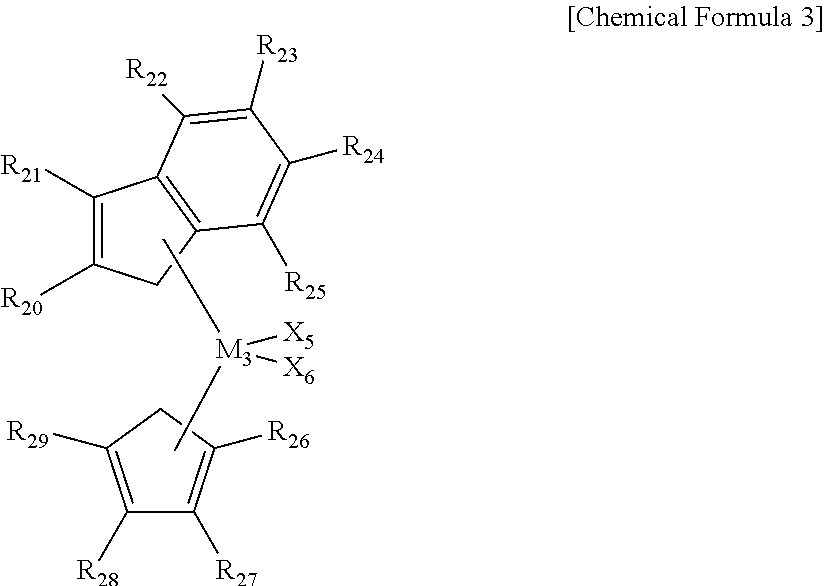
C1([R21])=C([R20])CC2=C1C([R22])=C([R23])C([R24])=C2[R25].C1([R28])=C([R29])CC([R26])=C1[R27].[M3]([X5])([X6])(C)C
